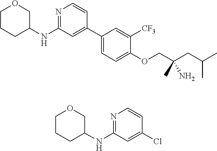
C1(C2=CC(NC3COCCC3)=NC=C2)=CC=C(OCC(CC(C)C)(C)N)C([CF3])=C1.ClC1=CC(NC2COCCC2)=NC=C1
